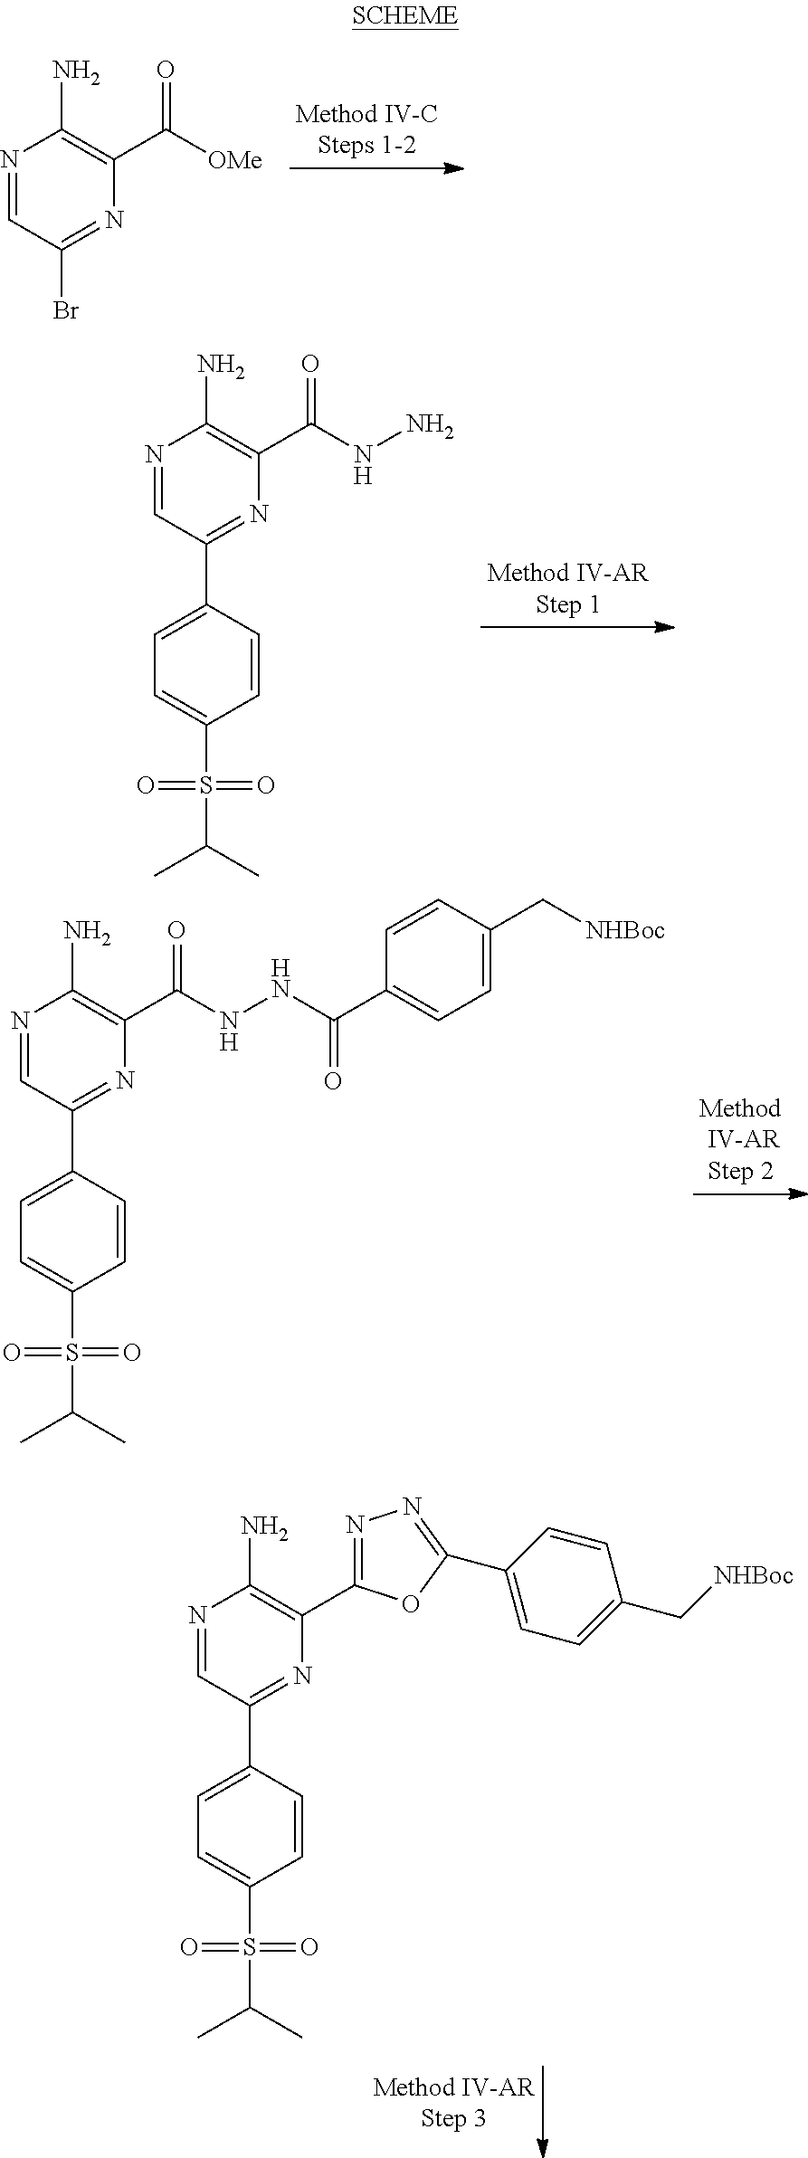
N1=CC(Br)=NC(C([OMe])=O)=C1N.N1=CC(C2=CC=C(S(C(C)C)(=O)=O)C=C2)=NC(C(NN)=O)=C1N.N1=CC(C2=CC=C(S(C(C)C)(=O)=O)C=C2)=NC(C(NNC(C2=CC=C(C[NHBoc])C=C2)=O)=O)=C1N.N1=CC(C2=CC=C(S(C(C)C)(=O)=O)C=C2)=NC(C2=NN=C(C3=CC=C(C[NHBoc])C=C3)O2)=C1N
